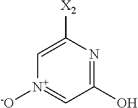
C1(O)=NC([X2])=C[N+]([-O])=C1
